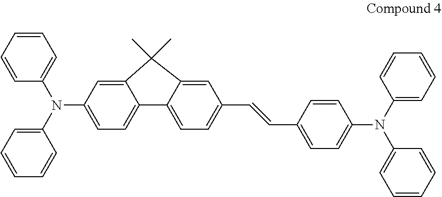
C1=C(N(C2=CC=C(C=CC3=CC=C4C(=C3)C(C)(C)C3=CC(N(C5=CC=CC=C5)C5=CC=CC=C5)=CC=C34)C=C2)C2=CC=CC=C2)C=CC=C1
